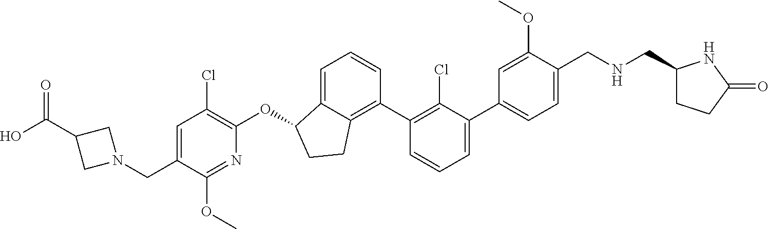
C(C1=CC(Cl)=C(OC2C3=CC=CC(C4=C(Cl)C(C5=CC=C(CNCC6CCC(=O)N6)C(OC)=C5)=CC=C4)=C3CC2)N=C1OC)N1CC(C(O)=O)C1
